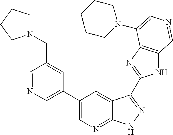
C1(C2=CN=CC(CN3CCCC3)=C2)=CN=C2C(=C1)C(C1=NC3=C(N1)C=NC=C3N1CCCCC1)=NN2
